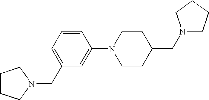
C1=CC=C(CN2CCCC2)C=C1N1CCC(CN2CCCC2)CC1
